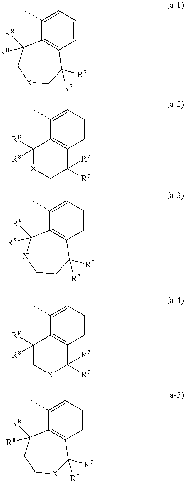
C1(C)=CC=CC2=C1C([R8])([R8])C[X]CC2([R7])[R7].C1(C)=CC=CC2=C1C([R8])([R8])[X]CC2([R7])[R7].C1(C)=CC=CC2=C1C([R8])([R8])[X]CCC2([R7])[R7].C1(C)=CC=CC2=C1C([R8])([R8])C[X]C2([R7])[R7].C1(C)=CC=CC2=C1C([R8])([R8])CC[X]C2([R7])[R7]
